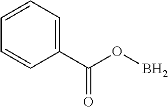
C1(C(OB)=O)=CC=CC=C1
